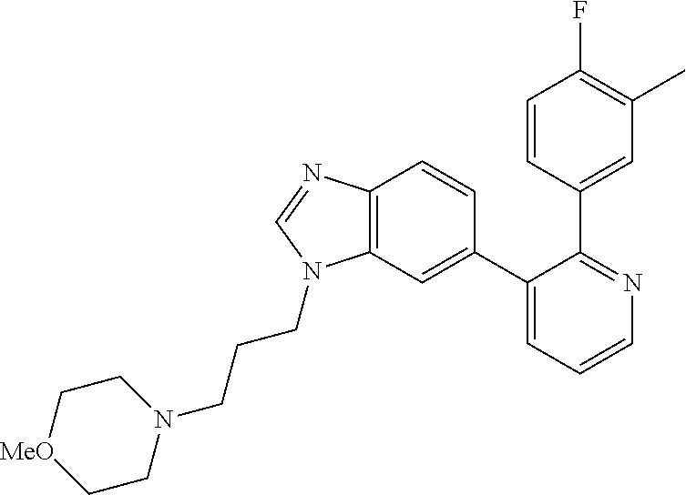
C12=C(C=C(C3=CC=CN=C3C3=CC(C)=C(F)C=C3)C=C1)N(CCCN1CC[MeO]CC1)C=N2
